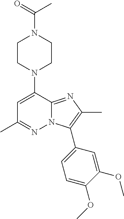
N1(C2=CC(C)=NN3C2=NC(C)=C3C2=CC=C(OC)C(OC)=C2)CCN(C(C)=O)CC1
